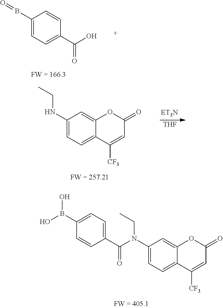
C1(N(CC)C(C2=CC=C(B(O)O)C=C2)=O)=CC=C2C(=C1)OC(=O)C=C2[CF3].C1(B=O)=CC=C(C(O)=O)C=C1.C1(NCC)=CC=C2C(=C1)OC(=O)C=C2[CF3].[THF]
